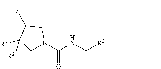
O=C(N1CC([R2])([R2])C([R1])C1)NC[R3]
